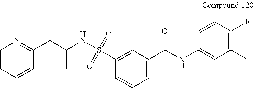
C1(C(NC2=CC(C)=C(F)C=C2)=O)=CC=CC(S(NC(CC2=NC=CC=C2)C)(=O)=O)=C1
